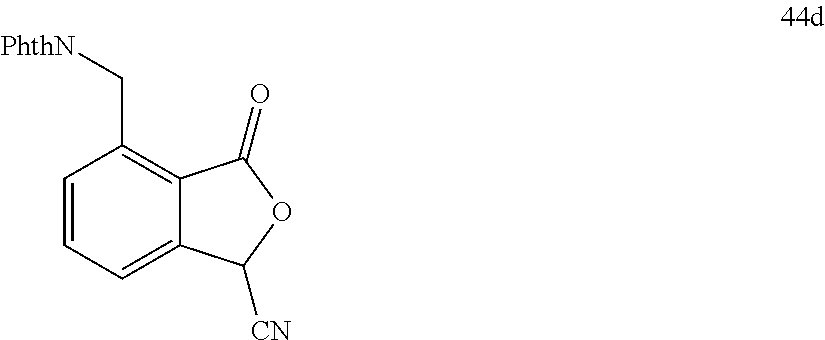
C1=CC=C2C(=C1C[PhthN])C(=O)OC2[CN]
